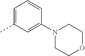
C1=C(C)C=C(N2CCOCC2)C=C1
